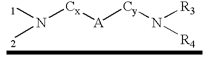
[1]N([Cx][A][Cy]N([R3])[R4])[2]
